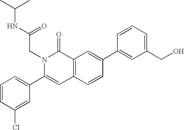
C1=CC(Cl)=CC(C2=CC3=C(C(=O)N2CC(=O)NC(C)C)C=C(C2=CC(CO)=CC=C2)C=C3)=C1
